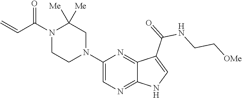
C1(N2CC([Me])([Me])N(C(C=C)=O)CC2)=CN=C2C(=N1)C(C(NCC[OMe])=O)=CN2
